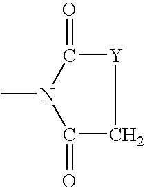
CN1C(=O)[Y]CC1=O
